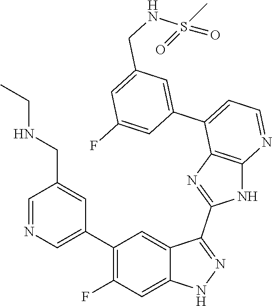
C1=NC=C(C2=C(F)C=C3C(=C2)C(C2=NC4=C(N2)N=CC=C4C2=CC(CNS(=O)(C)=O)=CC(F)=C2)=NN3)C=C1CNCC
